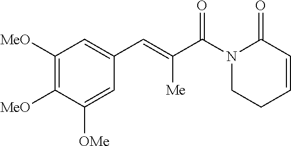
C1([MeO])=C([MeO])C([OMe])=CC(C=C(C(N2CCC=CC2=O)=O)[Me])=C1
